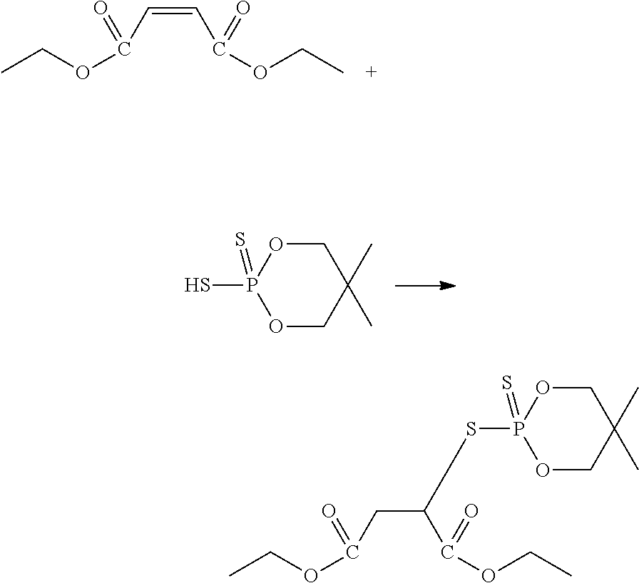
C1OP(S)(=S)OCC1(C)C.C(=CC(OCC)=O)C(OCC)=O.C(CC(OCC)=O)(C(OCC)=O)CSP1(=S)OCC(C)(C)CO1
